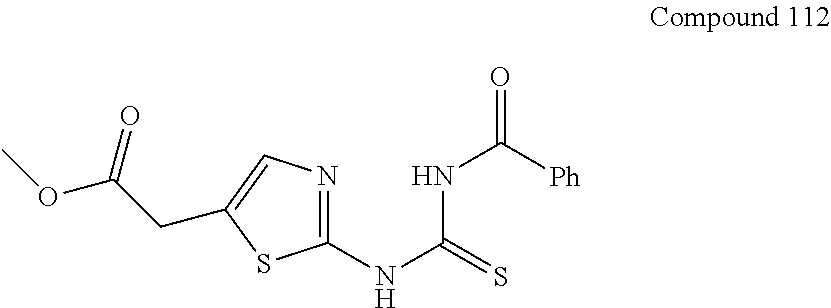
N(C(=S)NC(=O)[Ph])C1=NC=C(CC(OC)=O)S1
